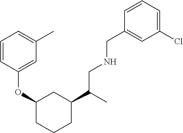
C1(C(CNCC2=CC(Cl)=CC=C2)C)CC(OC2=CC(C)=CC=C2)CCC1
